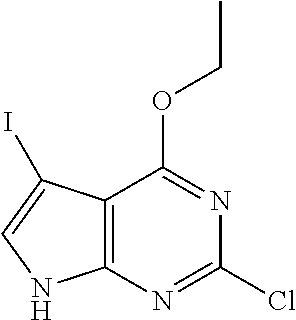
C12=C(N=C(Cl)N=C1OCC)NC=C2I
